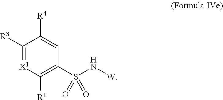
C1([R3])=[X1]C([R1])=C(S(N[W])(=O)=O)C=C1[R4]
